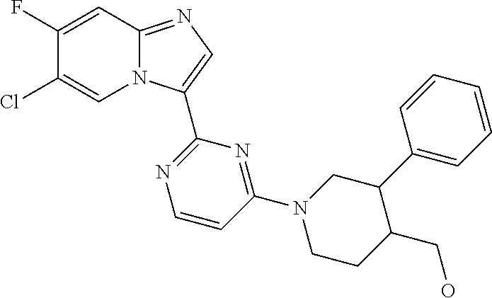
C12=NC=C(C3=NC=CC(N4CCC(CO)C(C5=CC=CC=C5)C4)=N3)N1C=C(Cl)C(F)=C2
